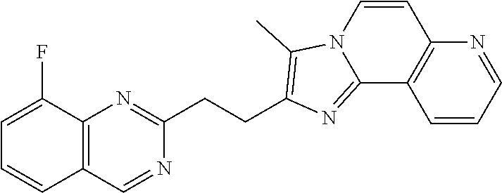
C1=C(F)C2=C(C=C1)C=NC(CCC1=C(C)N3C=CC4=C(C=CC=N4)C3=N1)=N2
